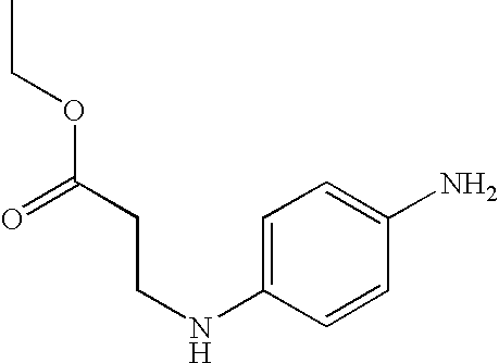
C1=C(NCCC(OCC)=O)C=CC(N)=C1
